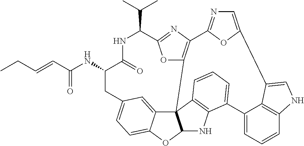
C(=O)(NC1C(=O)NC(C(C)C)C2=NC3=C(O2)C24C5=CC(=CC=C5OC2NC2=C4C=CC=C2C2=CC=CC4=C2C(=CN4)C2=CN=C3O2)C1)C=CCC
